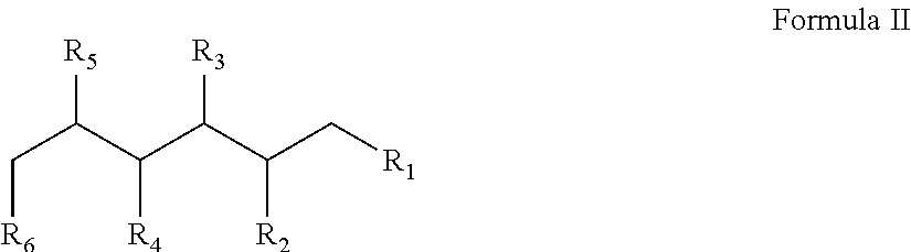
C(C(C(C(C(C[R1])[R2])[R3])[R4])[R5])[R6]
